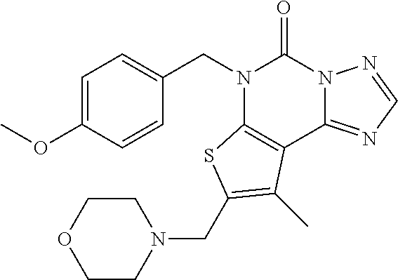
C1=C(OC)C=CC(CN2C3=C(C4=NC=NN4C2=O)C(C)=C(CN2CCOCC2)S3)=C1
